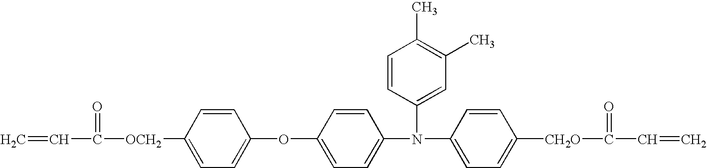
C=CC([OCH2]C1=CC=C(OC2=CC=C(N(C3=CC=C([CH2O]C(C=C)=O)C=C3)C3=CC(C)=C(C)C=C3)C=C2)C=C1)=O
